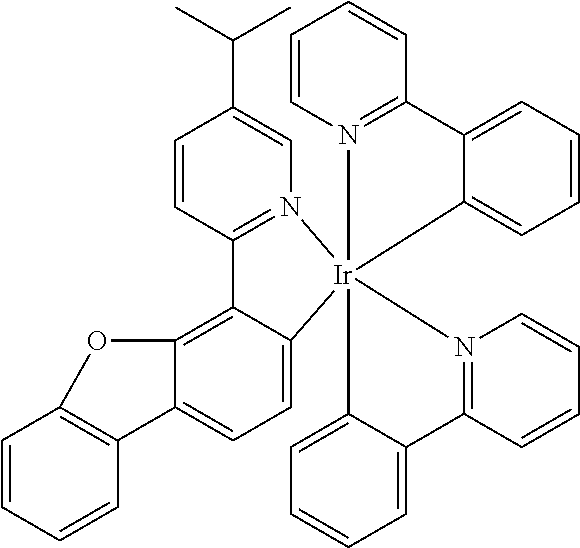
C1=CC2=N(C=C1C(C)C)[Ir]13(C4=CC=C5C(=C24)OC2=C5C=CC=C2)(N2=C(C=CC=C2)C2=CC=CC=C12)C1=CC=CC=C1C1=N3C=CC=C1
